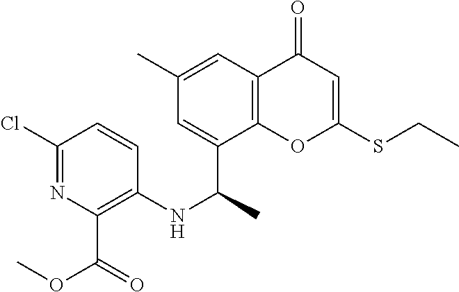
C1=C(C(NC2=C(C(OC)=O)N=C(Cl)C=C2)C)C2=C(C=C1C)C(=O)C=C(SCC)O2
